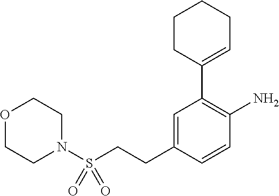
O1CCN(S(CCC2=CC(C3=CCCCC3)=C(N)C=C2)(=O)=O)CC1
